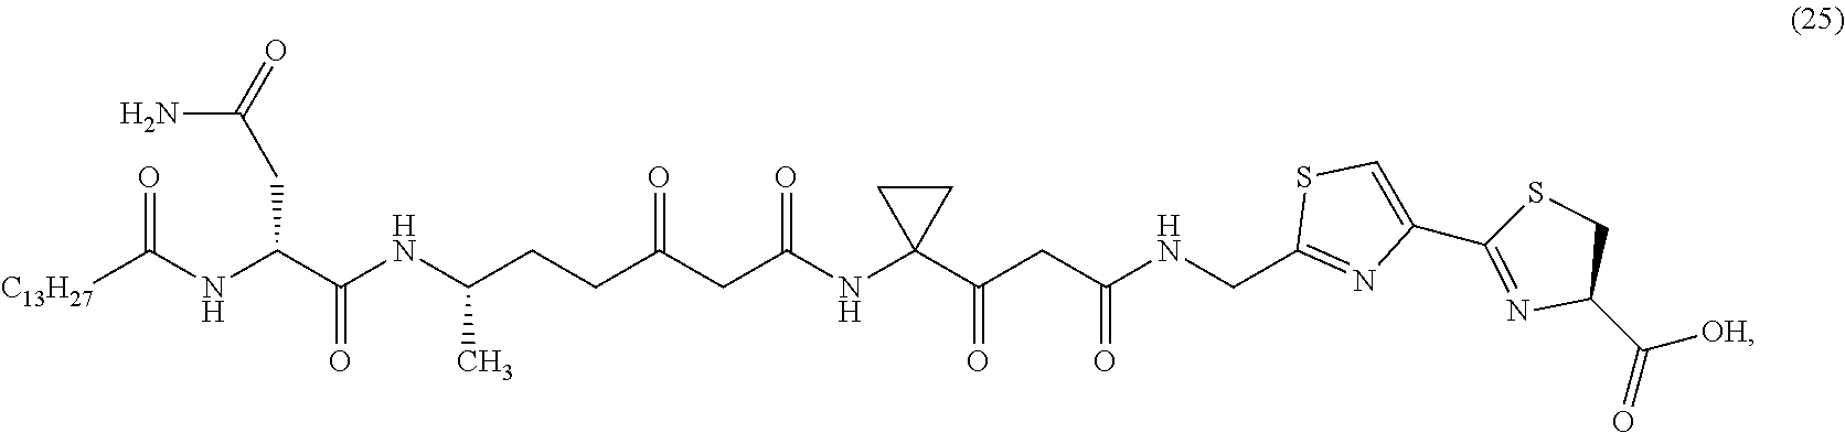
[C13H27]C(NC(C(NC(CCC(CC(=O)NC1(C(CC(NCC2=NC(C3=NC(C([OH])=O)CS3)=CS2)=O)=O)CC1)=O)C)=O)CC(N)=O)=O
